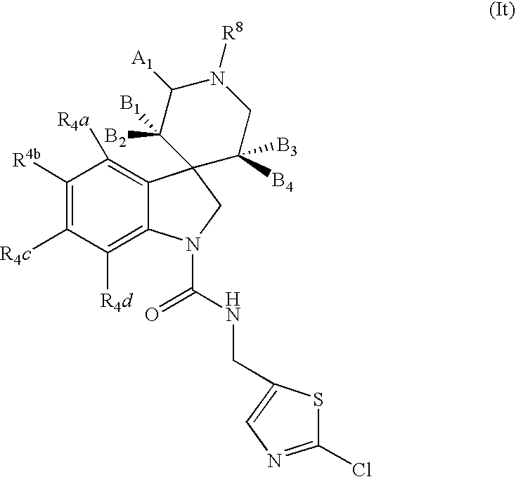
C1([R4b])=C([R4c])C([R4d])=C2C(=C1[R4a])C1(CN2C(NCC2=CN=C(Cl)S2)=O)C([B4])([B3])CN([R8])C([A1])C1([B2])[B1]
